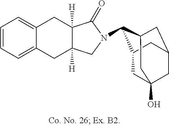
C12=CC=CC=C1CC1([H])C([H])(C2)C(=O)N(C2C3CC4(O)CC(CC2C4)C3)C1
